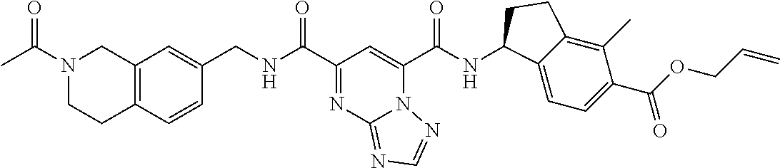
C(NC(C1=NC2=NC=NN2C(C(NC2C3=CC=C(C(OCC=C)=O)C(C)=C3CC2)=O)=C1)=O)C1=CC2=C(C=C1)CCN(C(C)=O)C2
